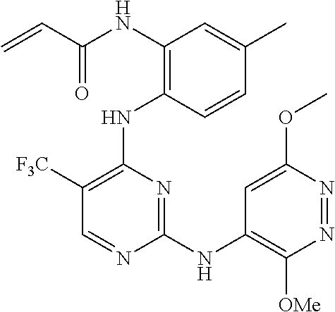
N(C1=C(NC2=C([F3C])C=NC(NC3=C([OMe])N=NC(OC)=C3)=N2)C=CC(C)=C1)C(C=C)=O
